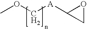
COC[A]C1CO1
